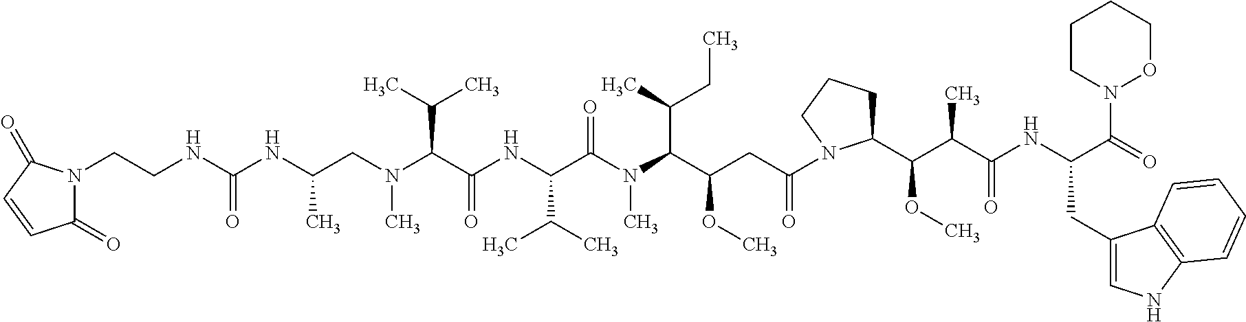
N(C(C(N(C(C(CC(N1C(C(C(C(NC(C(=O)N2OCCCC2)CC2=CNC3=C2C=CC=C3)=O)C)OC)CCC1)=O)OC)C(C)CC)C)=O)C(C)C)C(C(N(CC(NC(NCCN1C(=O)C=CC1=O)=O)C)C)C(C)C)=O
